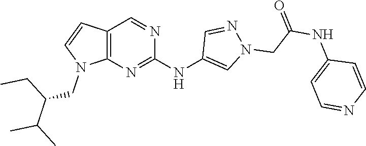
C12=C(N=C(NC3=CN(CC(NC4=CC=NC=C4)=O)N=C3)N=C1)N(CC(CC)C(C)C)C=C2
